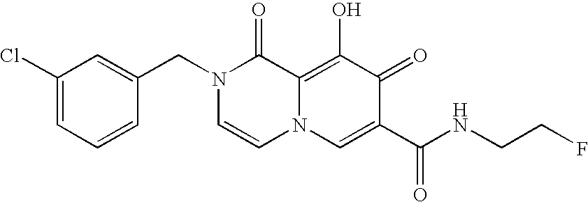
C1(Cl)=CC=CC(CN2C=CN3C(=C(O)C(=O)C(C(=O)NCCF)=C3)C2=O)=C1
